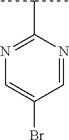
C1(C(C)C)=NC=C(Br)C=N1
